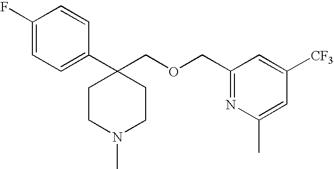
C1(F)=CC=C(C2(COCC3=NC(C)=CC([CF3])=C3)CCN(C)CC2)C=C1
